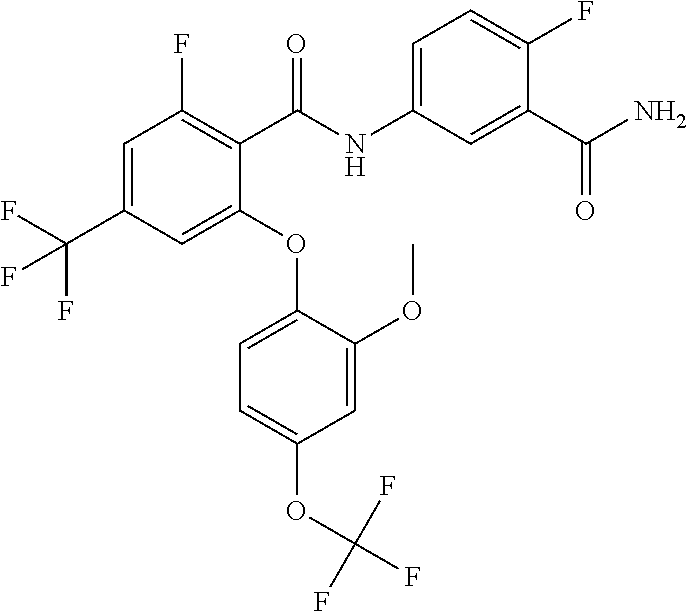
C1=C(C(F)(F)F)C=C(OC2=CC=C(OC(F)(F)F)C=C2OC)C(C(NC2=CC=C(F)C(C(=O)N)=C2)=O)=C1F
